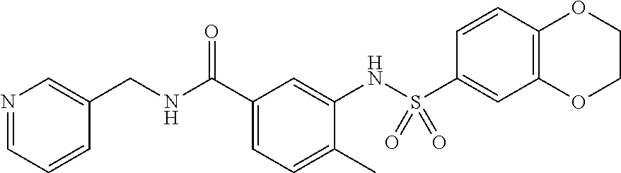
O=C(C1=CC=C(C)C(NS(C2=CC3=C(C=C2)OCCO3)(=O)=O)=C1)NCC1=CN=CC=C1
